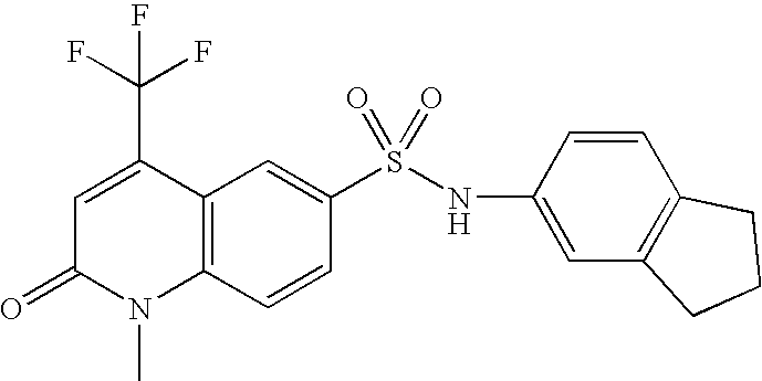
C12=C(C=CC(S(NC3=CC4=C(C=C3)CCC4)(=O)=O)=C1)N(C)C(=O)C=C2C(F)(F)F
